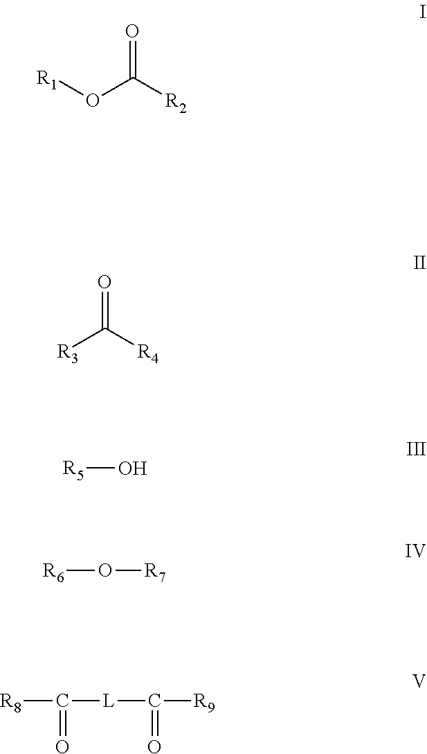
[R1]OC([R2])=O.[R3]C([R4])=O.[R5]O.[R6]O[R7].[R8]C([L]C([R9])=O)=O
